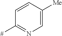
C1=CC([Me])=CN=C1[#]
